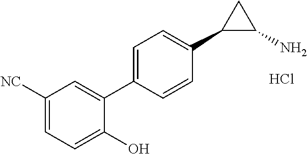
Cl.C1([NC])=CC=C(O)C(C2=CC=C(C3C(N)C3)C=C2)=C1
